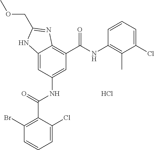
C12=CC(NC(C3=C(Br)C=CC=C3Cl)=O)=CC(C(NC3=C(C)C(Cl)=CC=C3)=O)=C1N=C(COC)N2.Cl
